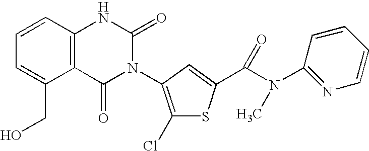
C12=C(C=CC=C1CO)NC(=O)N(C1=C(Cl)SC(C(N(C3=NC=CC=C3)C)=O)=C1)C2=O
